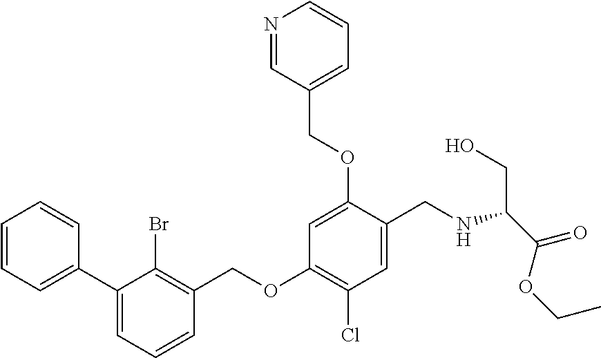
C1(C2=CC=CC=C2)=CC=CC(COC2=C(Cl)C=C(CNC(C(=O)OCC)CO)C(OCC3=CC=CN=C3)=C2)=C1Br
